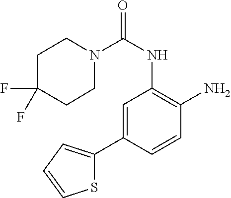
N1(C(NC2=C(N)C=CC(C3=CC=CS3)=C2)=O)CCC(F)(F)CC1
